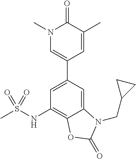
C12=CC(C3=CN(C)C(=O)C(C)=C3)=CC(NS(C)(=O)=O)=C1OC(=O)N2CC1CC1
